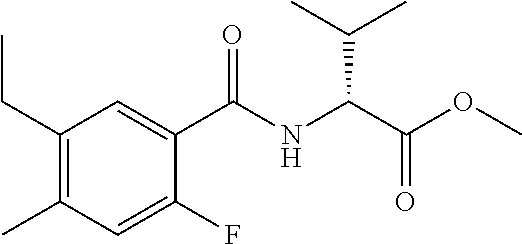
CCC1=C(C)C=C(F)C(C(NC(C(C)C)C(=O)OC)=O)=C1
